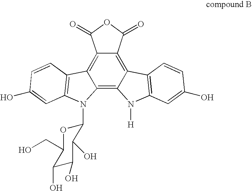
C12=C3C(=C4C(=C1C(=O)OC2=O)C1=C(N4[H])C=C(O)C=C1)N(C1OC(CO)C(O)C(O)C1O)C1=C3C=CC(O)=C1
